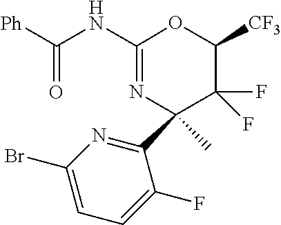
C1(Br)=CC=C(F)C(C2(C)N=C(NC([Ph])=O)OC([CF3])C2(F)F)=N1
